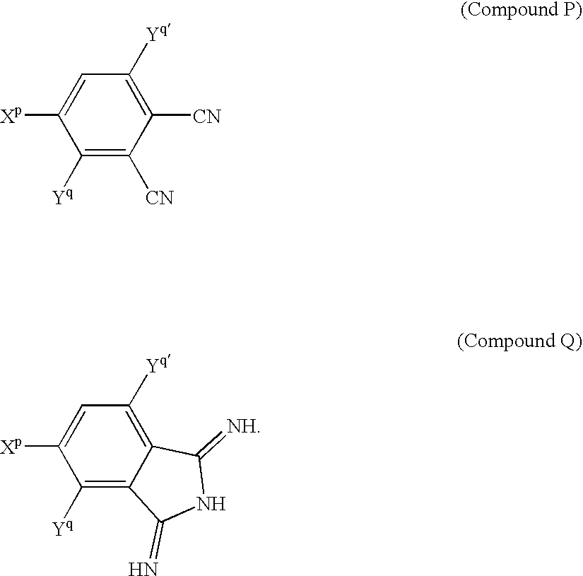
C1([Yq])=C([CN])C([CN])=C([Yq])C=C1[Xp].C1([Yq])=C2C(=C([Yq])C=C1[Xp])C(=[NH])NC2=N
